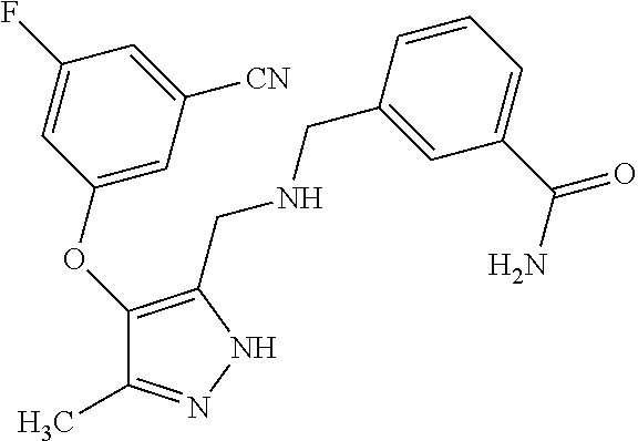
C1(OC2=CC([CN])=CC(F)=C2)=C(CNCC2=CC(C(=O)N)=CC=C2)NN=C1C
